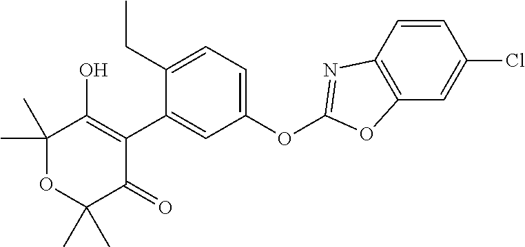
C1(C)(C)OC(C)(C)C(=O)C(C2=CC(OC3=NC4=C(C=C(Cl)C=C4)O3)=CC=C2CC)=C1O
